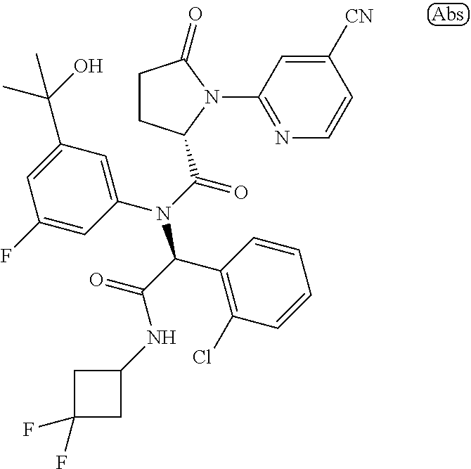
C1CC(C(N(C2=CC(C(O)(C)C)=CC(F)=C2)C(C(=O)NC2CC(F)(F)C2)C2=C(Cl)C=CC=C2)=O)N(C2=NC=CC([CN])=C2)C1=O
